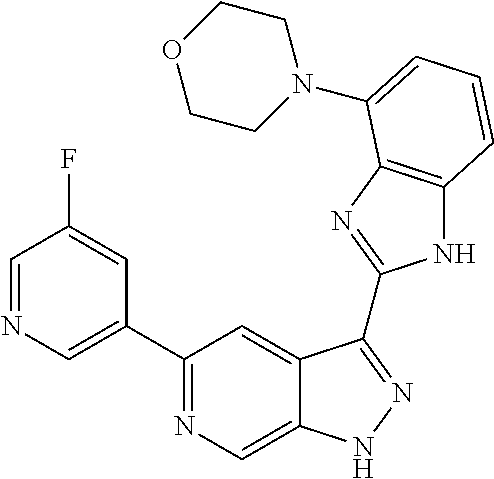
C1(C2=NC=C3C(=C2)C(C2=NC4=C(N2)C=CC=C4N2CCOCC2)=NN3)=CN=CC(F)=C1
